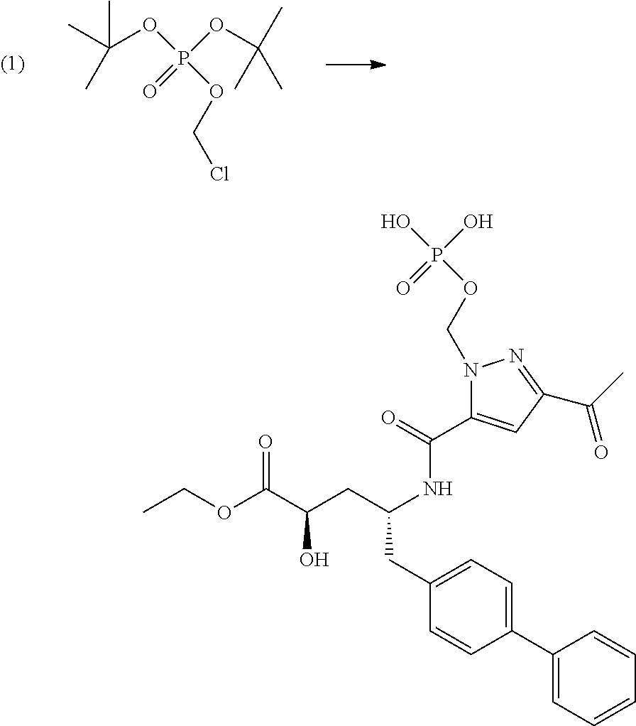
P(=O)(OC(C)(C)C)(OC(C)(C)C)OCCl.O=P(O)(O)OCN1C(C(NC(CC(C(OCC)=O)O)CC2=CC=C(C3=CC=CC=C3)C=C2)=O)=CC(C(=O)C)=N1
